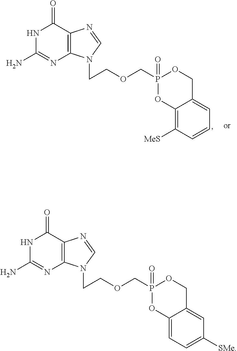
C12=C(C(=O)NC(N)=N1)N=CN2CCOCP1(=O)OCC2=CC=CC([MeS])=C2O1.C12=C(C(=O)NC(N)=N1)N=CN2CCOCP1(=O)OCC2=CC([SMe])=CC=C2O1
